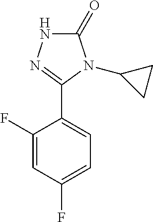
C1(C2=NNC(=O)N2C2CC2)=CC=C(F)C=C1F
